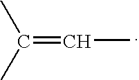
C(C)(=CC)C
